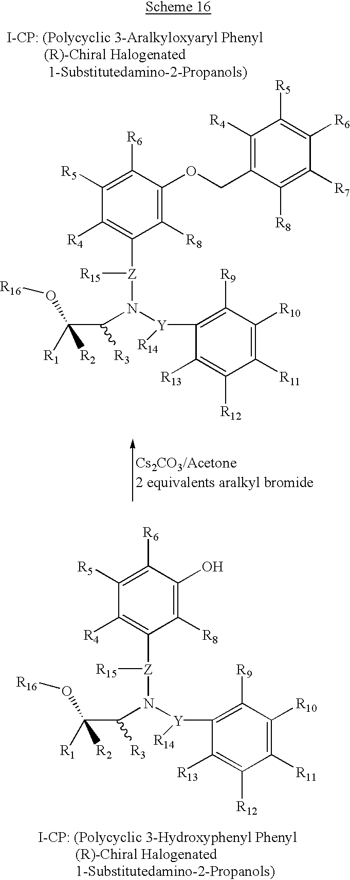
C1([R5])=C([R6])C(OCC2=C([R4])C([R5])=C([R6])C([R7])=C2[R8])=C([R8])C([Z]([R15])N([Y](C2=C([R9])C([R10])=C([R11])C([R12])=C2[R13])[R14])C(C([R1])(O[R16])[R2])[R3])=C1[R4].C1([R5])=C([R6])C(O)=C([R8])C([Z]([R15])N([Y](C2=C([R9])C([R10])=C([R11])C([R12])=C2[R13])[R14])C(C([R1])(O[R16])[R2])[R3])=C1[R4]
